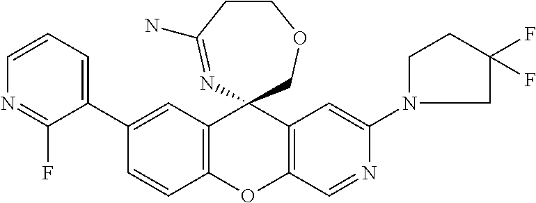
C1CC(N)=NC2(CO1)C1=C(OC3=C2C=C(N2CC(F)(F)CC2)N=C3)C=CC(C2=CC=CN=C2F)=C1
